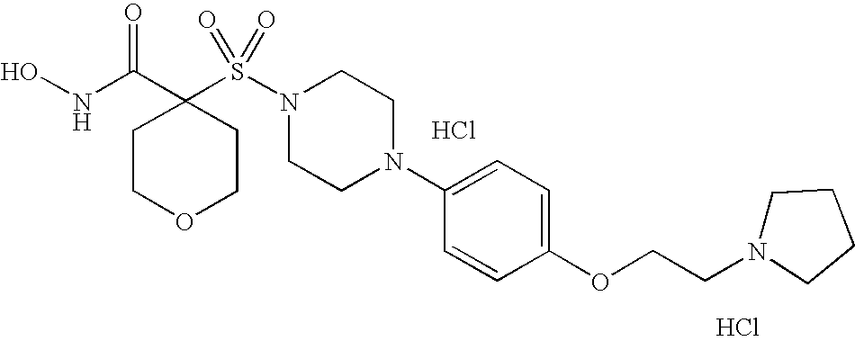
Cl.Cl.ONC(C1(S(N2CCN(C3=CC=C(OCCN4CCCC4)C=C3)CC2)(=O)=O)CCOCC1)=O
